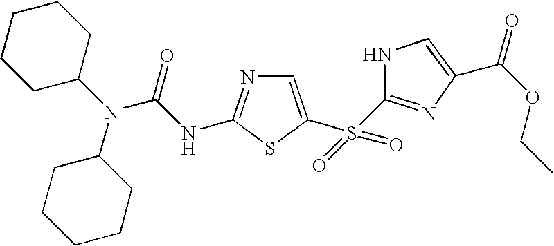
C1CCC(N(C(=O)NC2=NC=C(S(=O)(=O)C3=NC(C(OCC)=O)=CN3)S2)C2CCCCC2)CC1
